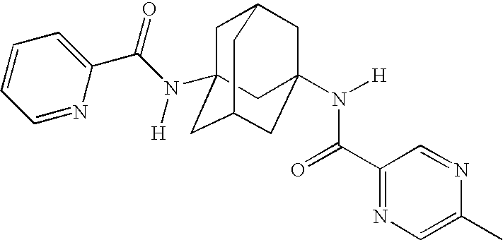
C1C2(N(C(C3=CC=CC=N3)=O)[H])CC3CC(N([H])C(C4=NC=C(C)N=C4)=O)(CC1C3)C2
